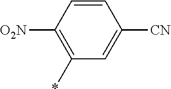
C1=CC([O2N])=C(*)C=C1[CN]
